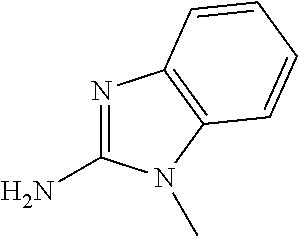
N1=C(N)N(C)C2=C1C=CC=C2
